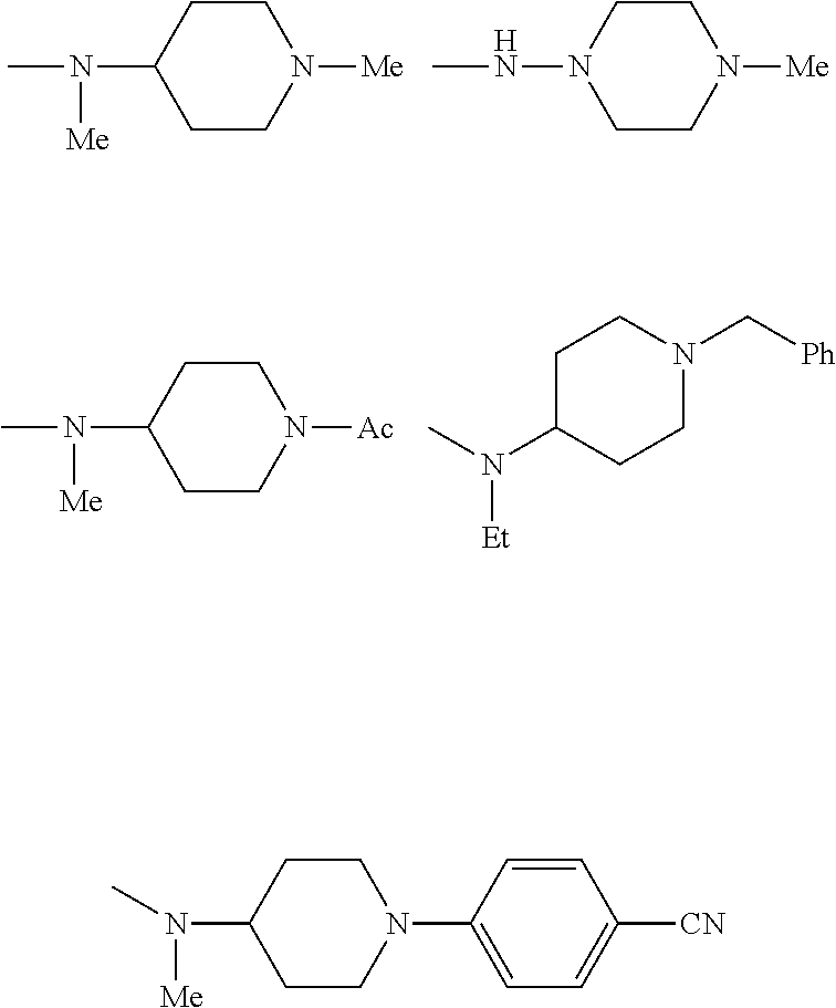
CN([Me])C1CCN([Me])CC1.CNN1CCN([Me])CC1.CN([Me])C1CCN([Ac])CC1.N(C1CCN(C[Ph])CC1)(C)[Et].C1=CC(N2CCC(N(C)[Me])CC2)=CC=C1[CN]
